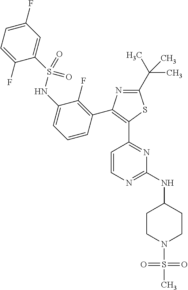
N1=C(C(C)(C)C)SC(C2=NC(NC3CCN(S(=O)(=O)C)CC3)=NC=C2)=C1C1=C(F)C(NS(C2=CC(F)=CC=C2F)(=O)=O)=CC=C1
